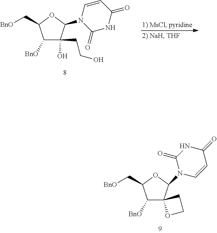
C1([BnO])C(C[BnO])OC(N2C(=O)NC(=O)C=C2)C1(CCO)O.C1([BnO])C(C[BnO])OC(N2C=CC(=O)NC2=O)C12CCO2
